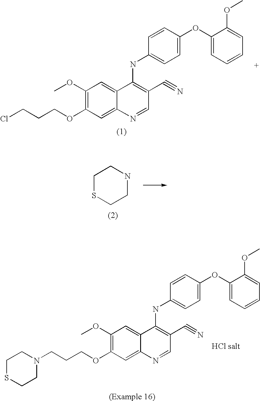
ClCCCOC1=C(OC)C=C2C(=C1)N=CC(C#N)=C2NC1=CC=C(OC2=CC=CC=C2OC)C=C1.C1SCCNC1.N1(CCCOC2=C(OC)C=C3C(=C2)N=CC(C#N)=C3NC2=CC=C(OC3=CC=CC=C3OC)C=C2)CCSCC1
